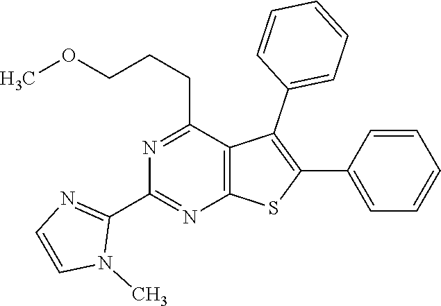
C1(C2=NC3=C(C(CCCOC)=N2)C(C2=CC=CC=C2)=C(C2=CC=CC=C2)S3)=NC=CN1C
